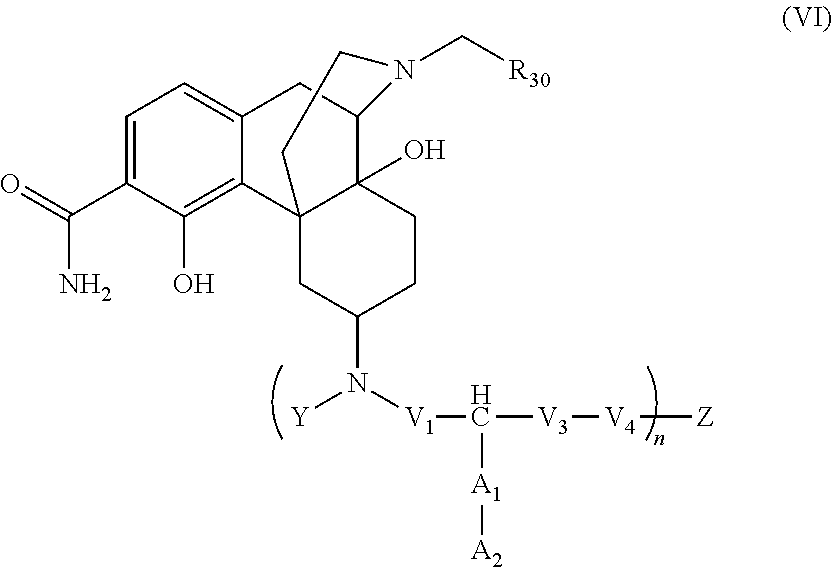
[Y]N([V1]C([V3][V4][Z])[A1][A2])C1CCC2(O)C3(C1)C1=C(O)C(C(=O)N)=CC=C1CC2N(C[R30])CC3
